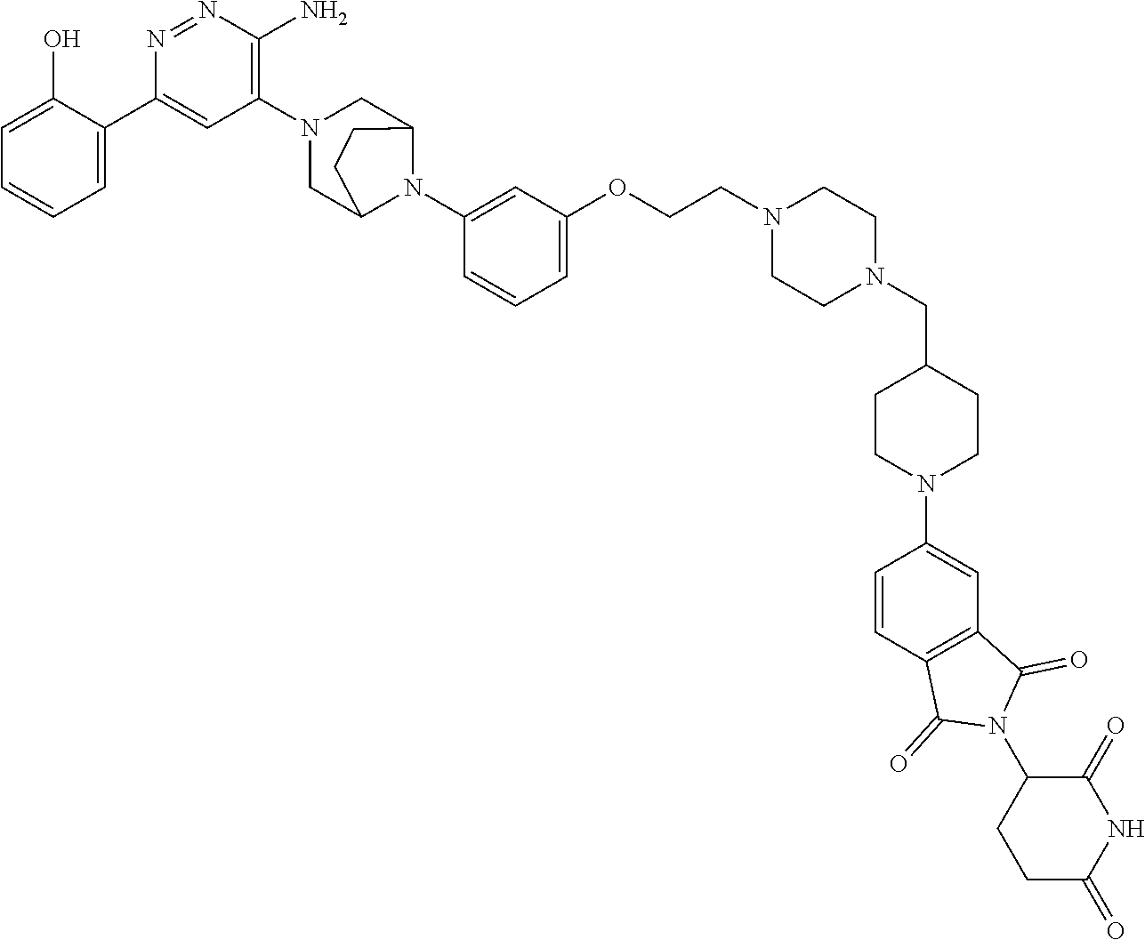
C1=C(O)C(C2=CC(N3CC4N(C5=CC(OCCN6CCN(CC7CCN(C8=CC9=C(C=C8)C(=O)N(C8CCC(=O)NC8=O)C9=O)CC7)CC6)=CC=C5)C(C3)CC4)=C(N)N=N2)=CC=C1
